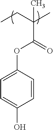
C1=CC(OC(C(CC)(C)C)=O)=CC=C1O
